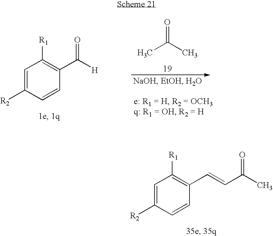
O=C(C)C.C1=C([R2])C=CC(C([H])=O)=C1[R1].C1=C([R2])C=CC(C=CC(C)=O)=C1[R1]
